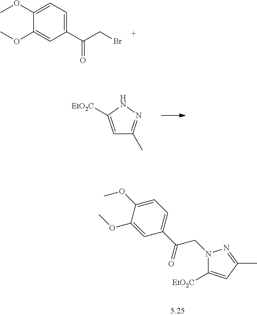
C1([EtO2C])=CC(C)=NN1CC(C1=CC=C(OC)C(OC)=C1)=O.BrCC(C1=CC=C(OC)C(OC)=C1)=O.C1=C([EtO2C])NN=C1C
